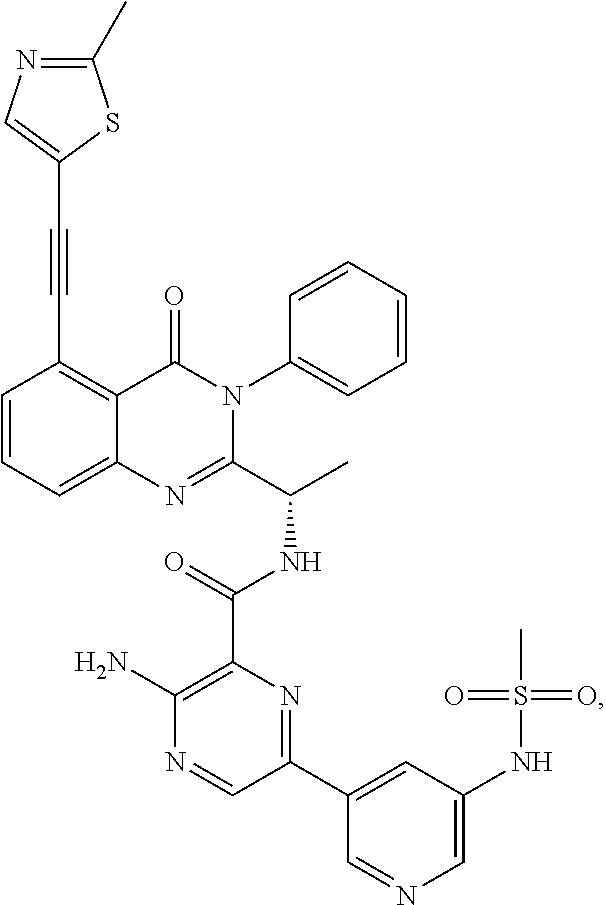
C1=CC=C2C(=C1C#CC1=CN=C(C)S1)C(=O)N(C1=CC=CC=C1)C(C(C)NC(=O)C1=C(N)N=CC(C3=CC(NS(C)(=O)=O)=CN=C3)=N1)=N2
